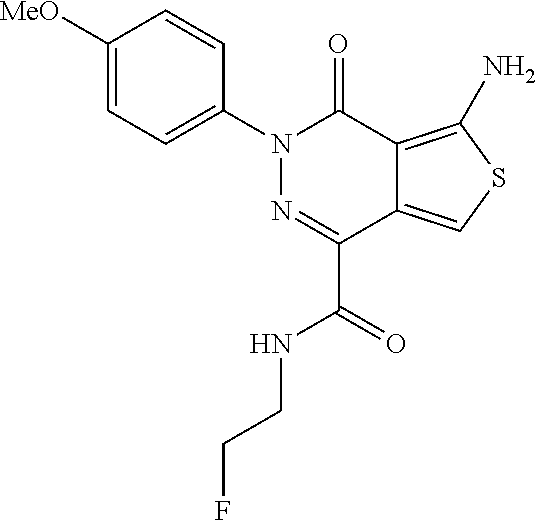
C1([MeO])=CC=C(N2N=C(C(=O)NCCF)C3=CSC(N)=C3C2=O)C=C1
